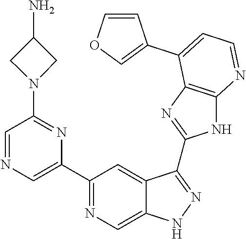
C1(C2=NC=C3C(=C2)C(C2=NC4=C(N2)N=CC=C4C2=COC=C2)=NN3)=CN=CC(N2CC(N)C2)=N1
